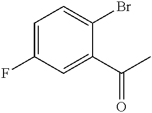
C1=C(F)C=C(C(C)=O)C(Br)=C1
